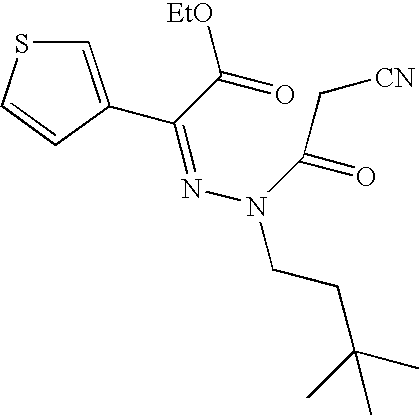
C1=C(C(C(=O)[EtO])=NN(CCC(C)(C)C)C(=O)C[CN])C=CS1
